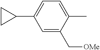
C1=C(C[OMe])C(C)=CC=C1C1CC1
